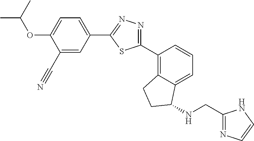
C1(C#N)=CC(C2=NN=C(C3=C4C(=CC=C3)C(NCC3=NC=CN3)CC4)S2)=CC=C1OC(C)C
